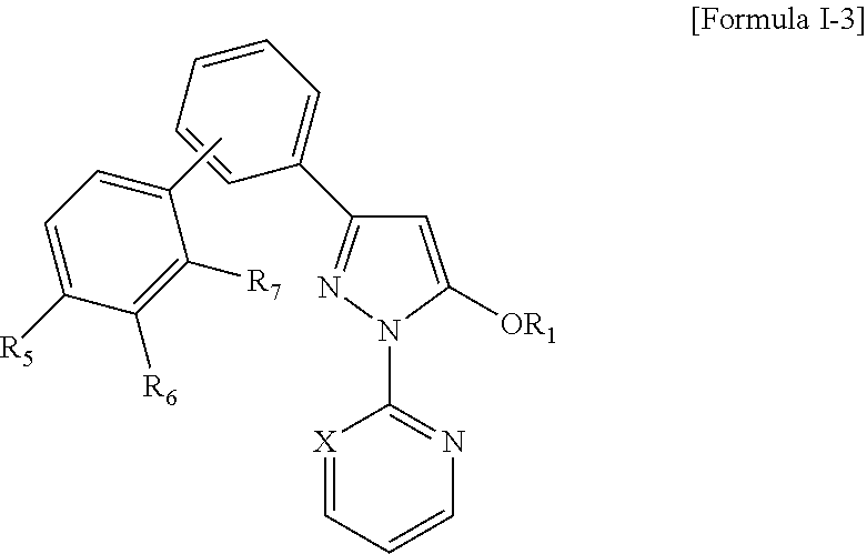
C1=C([OR1])N(C2=NC=CC=[X]2)N=C1C1=CC=CC=C1.CC1=CC=C([R5])C([R6])=C1[R7]
